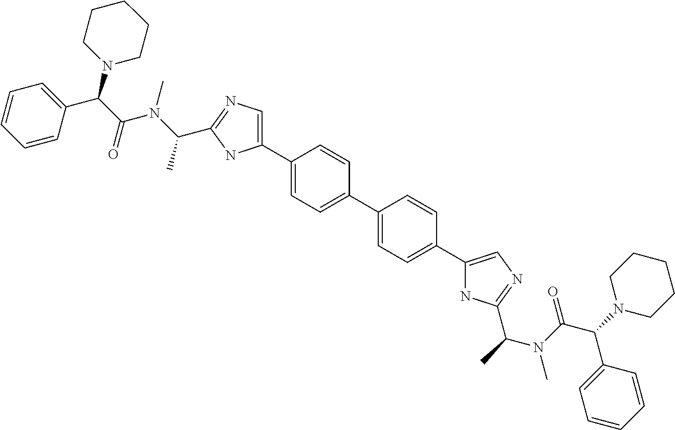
C1=C(C2=CN=C(C(N(C)C(C(C3=CC=CC=C3)N3CCCCC3)=O)C)N2)C=CC(C2=CC=C(C3=CN=C(C(N(C)C(C(N4CCCCC4)C4=CC=CC=C4)=O)C)N3)C=C2)=C1
